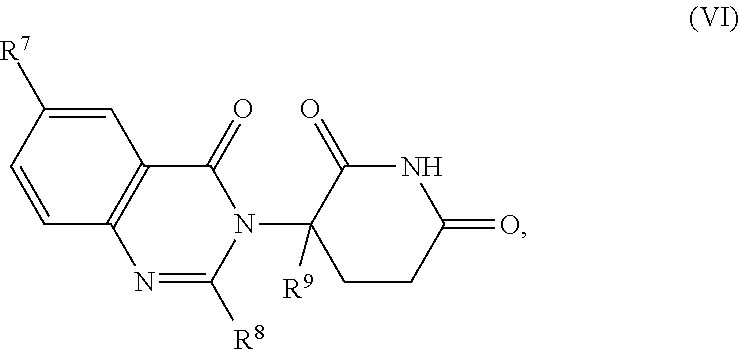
C1=C([R7])C=CC2=C1C(=O)N(C1([R9])CCC(=O)NC1=O)C([R8])=N2
